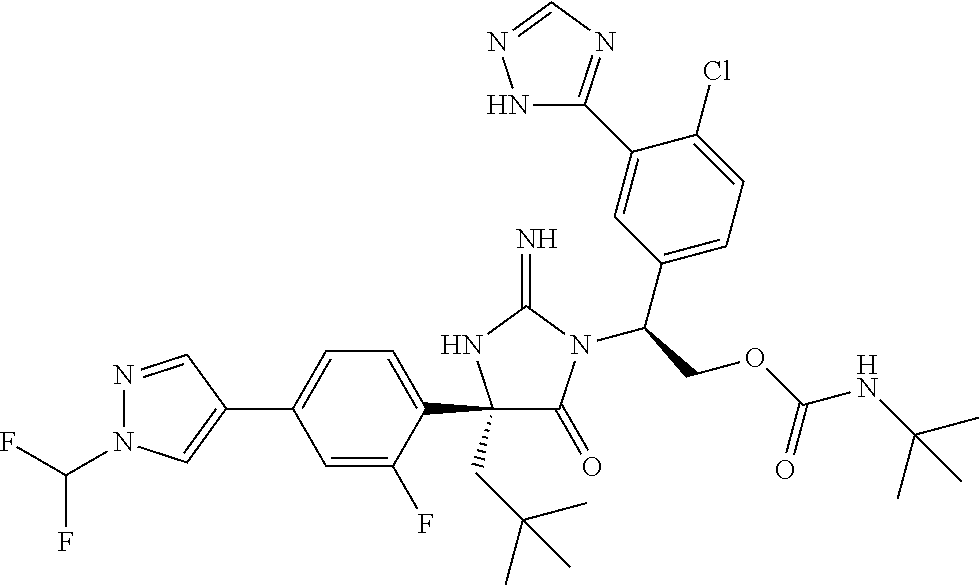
C1(C2=CC=C(C3(CC(C)(C)C)C(=O)N(C(COC(NC(C)(C)C)=O)C4=CC=C(Cl)C(C5=NC=NN5)=C4)C(=N)N3)C(F)=C2)=CN(C(F)F)N=C1
